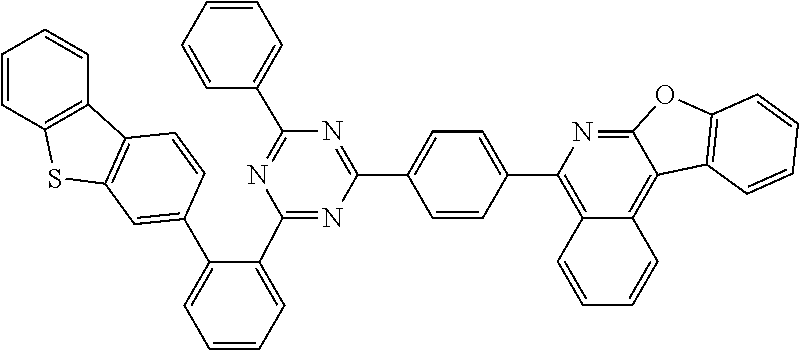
C1=CC=CC2=C1SC1=C2C=CC(C2=CC=CC=C2C2=NC(C3=CC=C(C4=C5C(=C6C(=N4)OC4=C6C=CC=C4)C=CC=C5)C=C3)=NC(C3=CC=CC=C3)=N2)=C1
